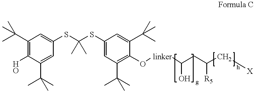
C1(C(C)(C)C)=C(O)C(C(C)(C)C)=CC(SC(SC2=CC(C(C)(C)C)=C(O[linker]C(CC(C[X])[R5])O)C(C(C)(C)C)=C2)(C)C)=C1
